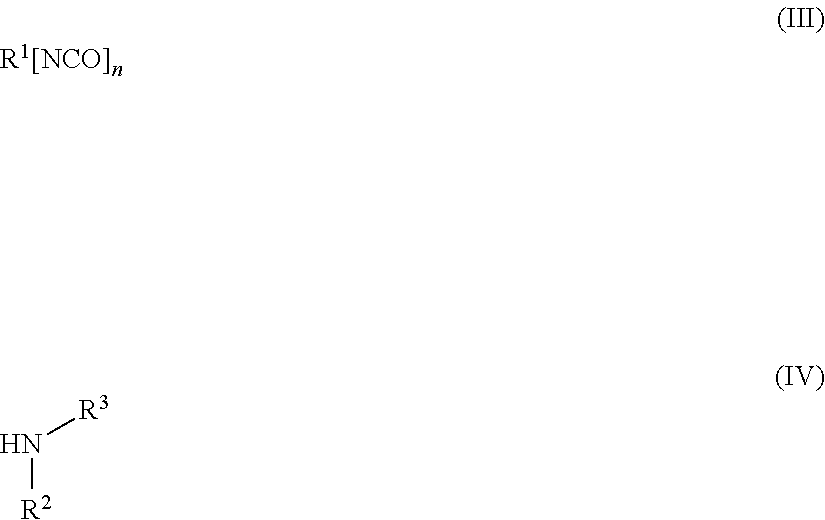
N([R2])[R3]
